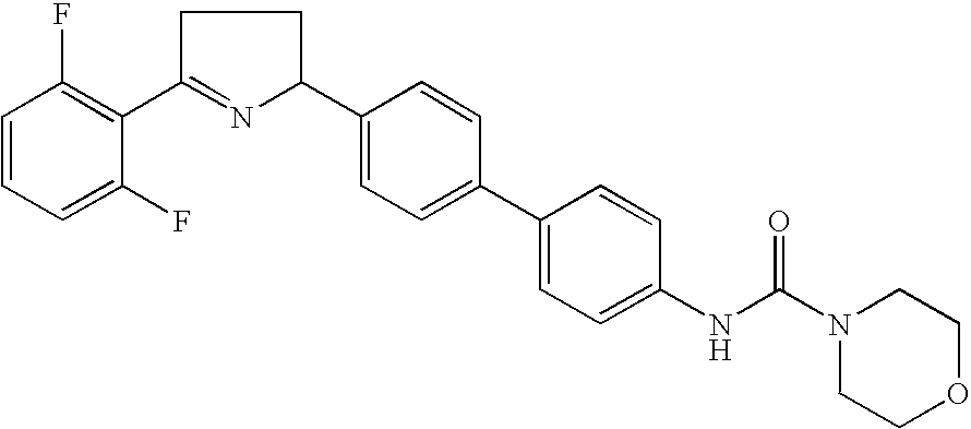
C1C(C2=C(F)C=CC=C2F)=NC(C2=CC=C(C3=CC=C(NC(N4CCOCC4)=O)C=C3)C=C2)C1
